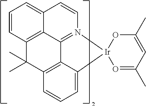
C12=N3C=CC4=CC=CC(=C14)C(C)(C)C1=C2C(=CC=C1)[Ir]31O=C(C)C=C(C)O1
